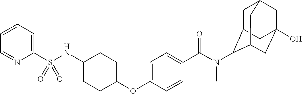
C1=CC=C(S(NC2CCC(OC3=CC=C(C(N(C)C4C5CC6CC(O)(CC4C6)C5)=O)C=C3)CC2)(=O)=O)N=C1
